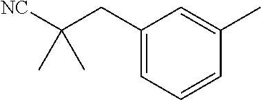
C1(CC([NC])(C)C)=CC=CC(C)=C1
